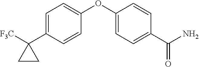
C1=C(C2([F3C])CC2)C=CC(OC2=CC=C(C(N)=O)C=C2)=C1
